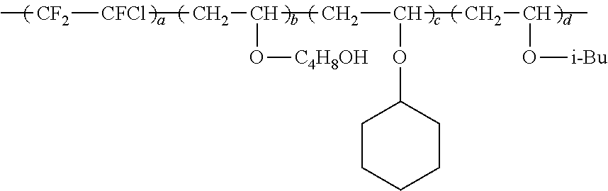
[CF2]([CFCl]CC(O[C4H8OH])CC(CC(C)O[i-Bu])OC1CCCCC1)C
